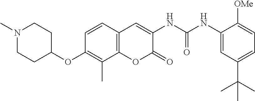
N1(C)CCC(OC2=C(C)C3=C(C=C2)C=C(NC(NC2=CC(C(C)(C)C)=CC=C2[OMe])=O)C(=O)O3)CC1
